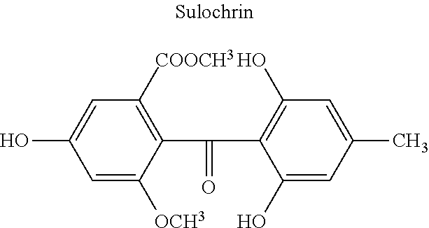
C1=C([OCH3])C(C(=O)C2=C(O)C=C(C)C=C2O)=C([COOCH3])C=C1O
